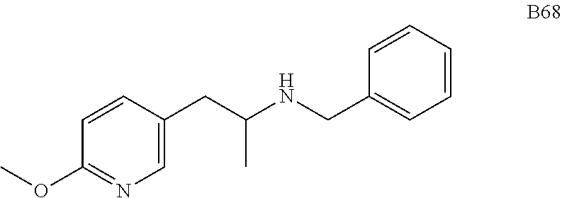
C1(CC(NCC2=CC=CC=C2)C)=CN=C(OC)C=C1
